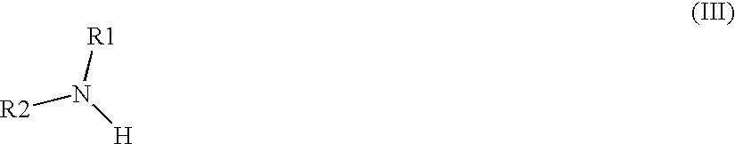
[R2]N([H])[R1]
